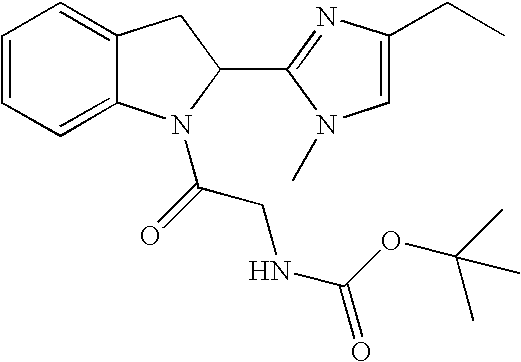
C12=CC=CC=C1CC(C1=NC(CC)=CN1C)N2C(=O)CNC(=O)OC(C)(C)C
